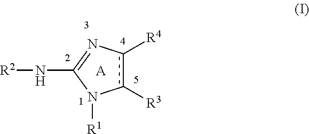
c1([R3])c([R4])N=C(N[R2])N1[R1].[A]
